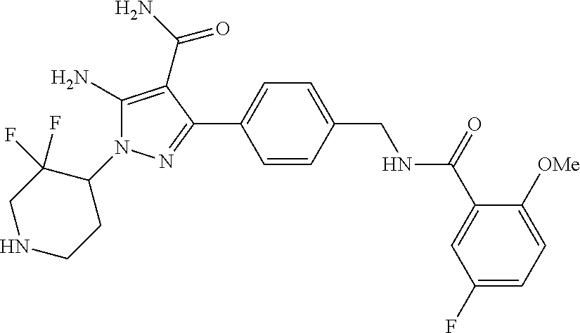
C1=CC(C2=NN(C3C(F)(F)CNCC3)C(N)=C2C(=O)N)=CC=C1CNC(C1=CC(F)=CC=C1[OMe])=O
